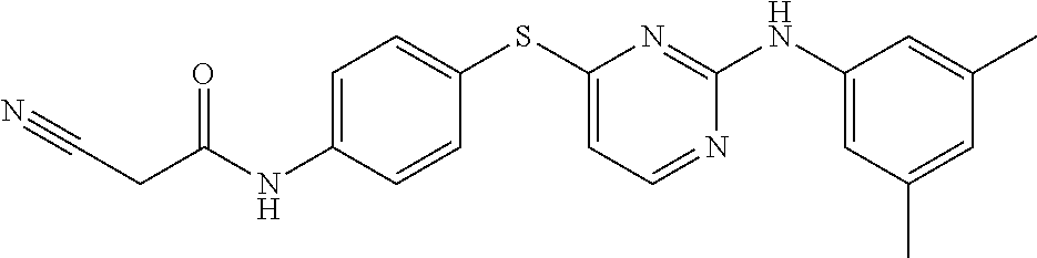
C1=C(NC(CC#N)=O)C=CC(SC2=CC=NC(NC3=CC(C)=CC(C)=C3)=N2)=C1
